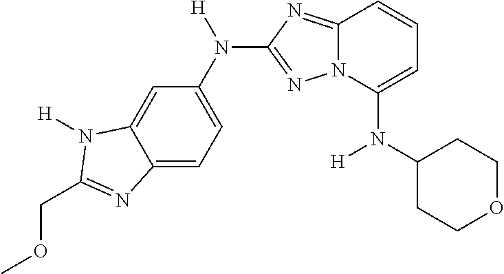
C12=CC=C(N([H])C3=NN4C(=N3)C=CC=C4N(C3CCOCC3)[H])C=C1N([H])C(COC)=N2
